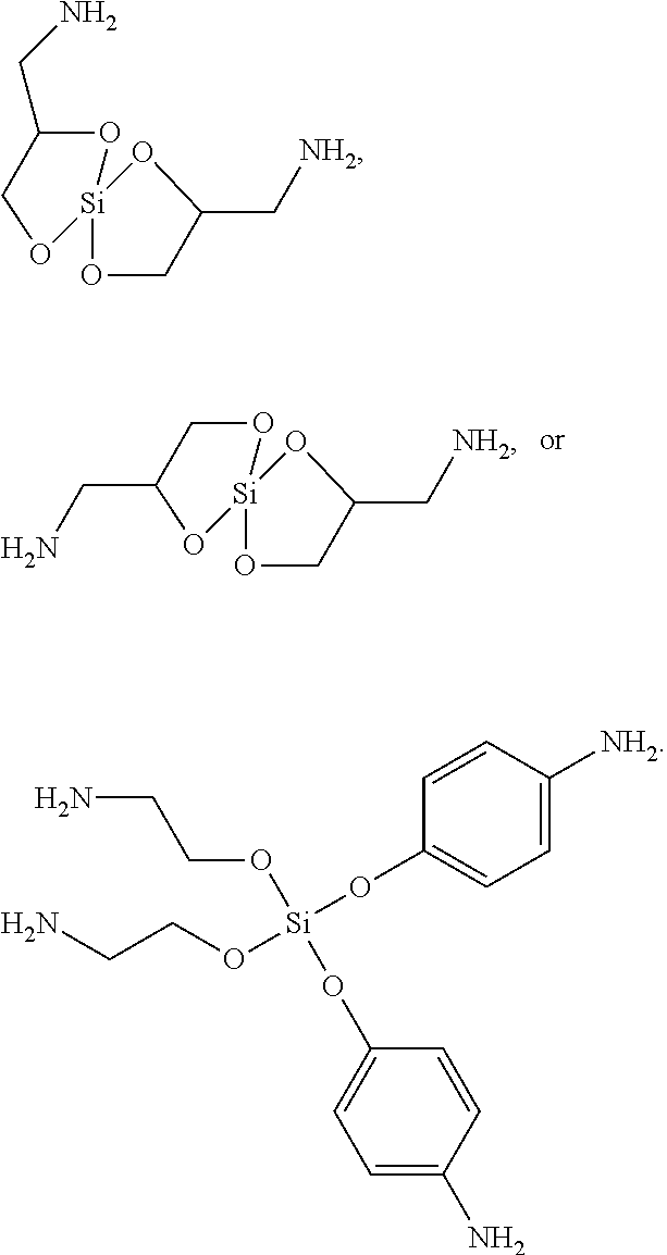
C1O[Si]2(OCC(C[NH2])O2)OC1CN.C1(CN)O[Si]2(OCC(C[NH2])O2)OC1.NCCO[Si](OC1=CC=C(N)C=C1)(OC1=CC=C([NH2])C=C1)OCCN
